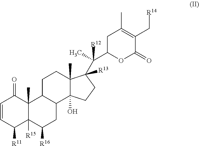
C1=CC([R11])C2([R15])C(C)(C1=O)C1C(CC2[R16])C2(O)C(C)(CC1)C(C(C)(C1OC(=O)C(C[R14])=C(C)C1)[R12])([R13])CC2
